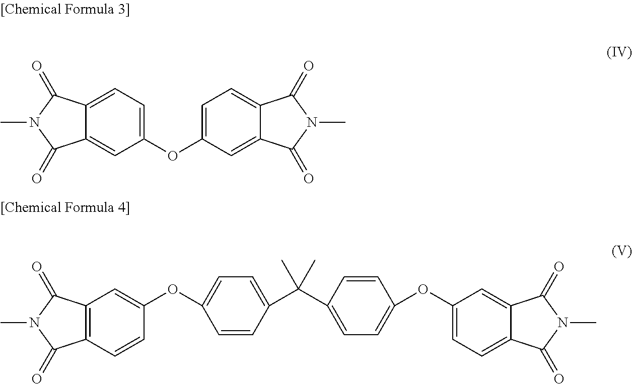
C12=CC=C(OC3=CC=C4C(=C3)C(=O)N(C)C4=O)C=C1C(=O)N(C)C2=O.C12=C(C=CC(OC3=CC=C(C(C)(C)C4=CC=C(OC5=CC=C6C(=C5)C(=O)N(C)C6=O)C=C4)C=C3)=C1)C(=O)N(C)C2=O
